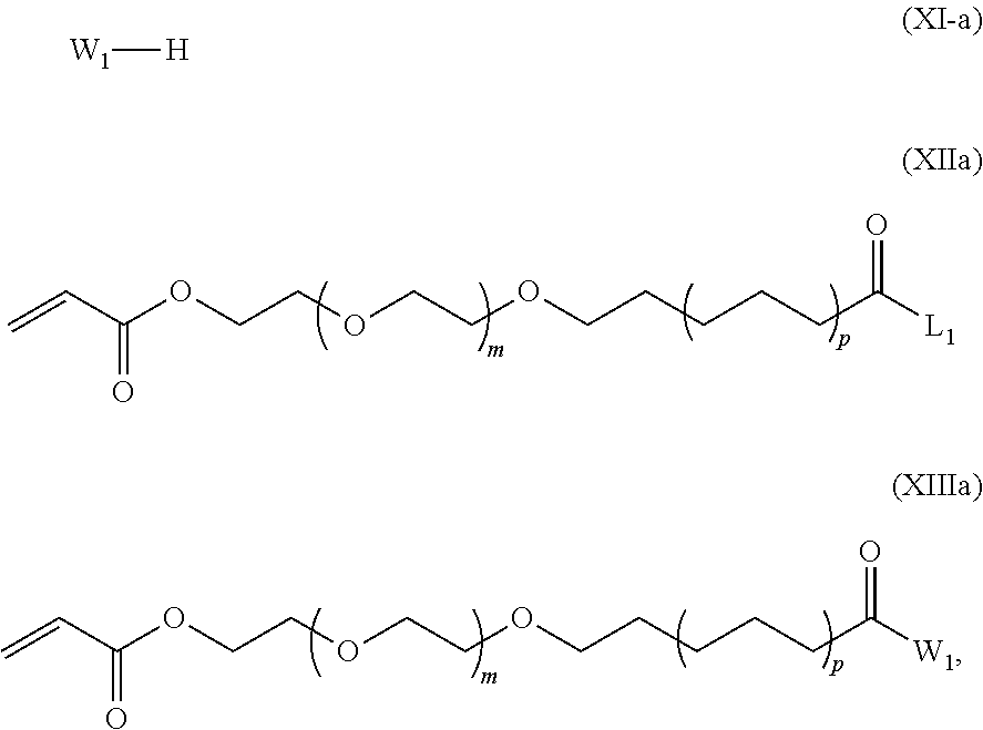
C=CC(OCCOCCOCCCCCC([L1])=O)=O.C=CC(OCCOCCOCCCCCC([W1])=O)=O.[W1][H]
